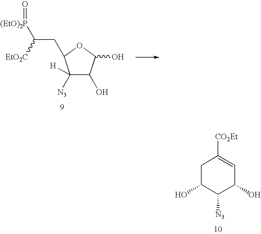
C1C(O)C([N3])C(O)C=C1[CO2Et].C1([H])([N3])C(O)C(O)OC1CC([(EtO)2P]=O)[EtO2C]
